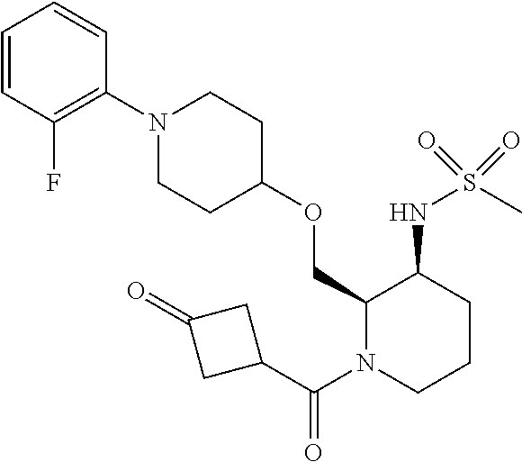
C1(COC2CCN(C3=C(F)C=CC=C3)CC2)N(C(C2CC(=O)C2)=O)CCCC1NS(C)(=O)=O
